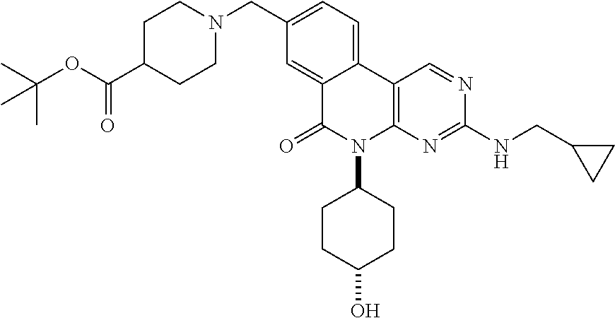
C1C(C(OC(C)(C)C)=O)CCN(CC2=CC=C3C(=C2)C(=O)N(C2CCC(O)CC2)C2=C3C=NC(NCC3CC3)=N2)C1
